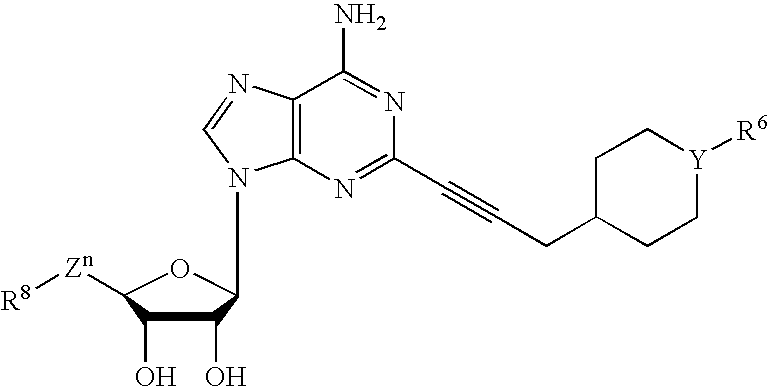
C1(O)C(O)C([Zn][R8])OC1N1C2=C(C(N)=NC(C#CCC3CC[Y]([R6])CC3)=N2)N=C1
